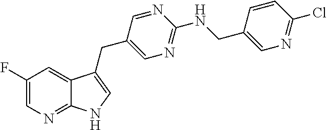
C1(F)=CN=C2C(=C1)C(CC1=CN=C(NCC3=CN=C(Cl)C=C3)N=C1)=CN2
